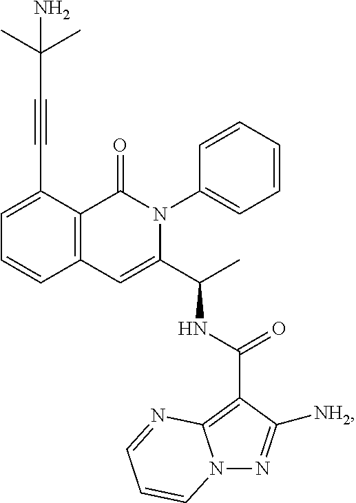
C1=C(C#CC(C)(C)N)C2=C(C=C1)C=C(C(C)NC(=O)C1=C3N(N=C1[NH2])C=CC=N3)N(C1=CC=CC=C1)C2=O
